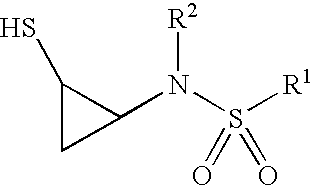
C1C(N(S([R1])(=O)=O)[R2])C1S
